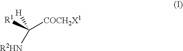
[COCH2X1]C([R1])([R2HN])[H]
